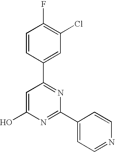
C1=C(O)N=C(C2=CC=NC=C2)N=C1C1=CC(Cl)=C(F)C=C1
